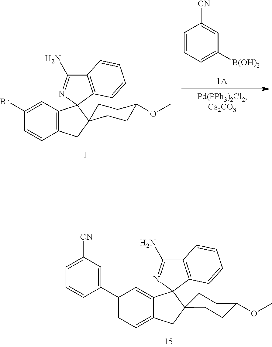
C12=CC=C(C3=CC([CN])=CC=C3)C=C1C1(N=C(N)C3=C1C=CC=C3)C1(C2)CCC(OC)CC1.C12=C(C=C(Br)C=C1)C1(C3(C2)CCC(OC)CC3)N=C(N)C2=C1C=CC=C2.C1=CC=C([B(OH)2])C=C1[CN]
